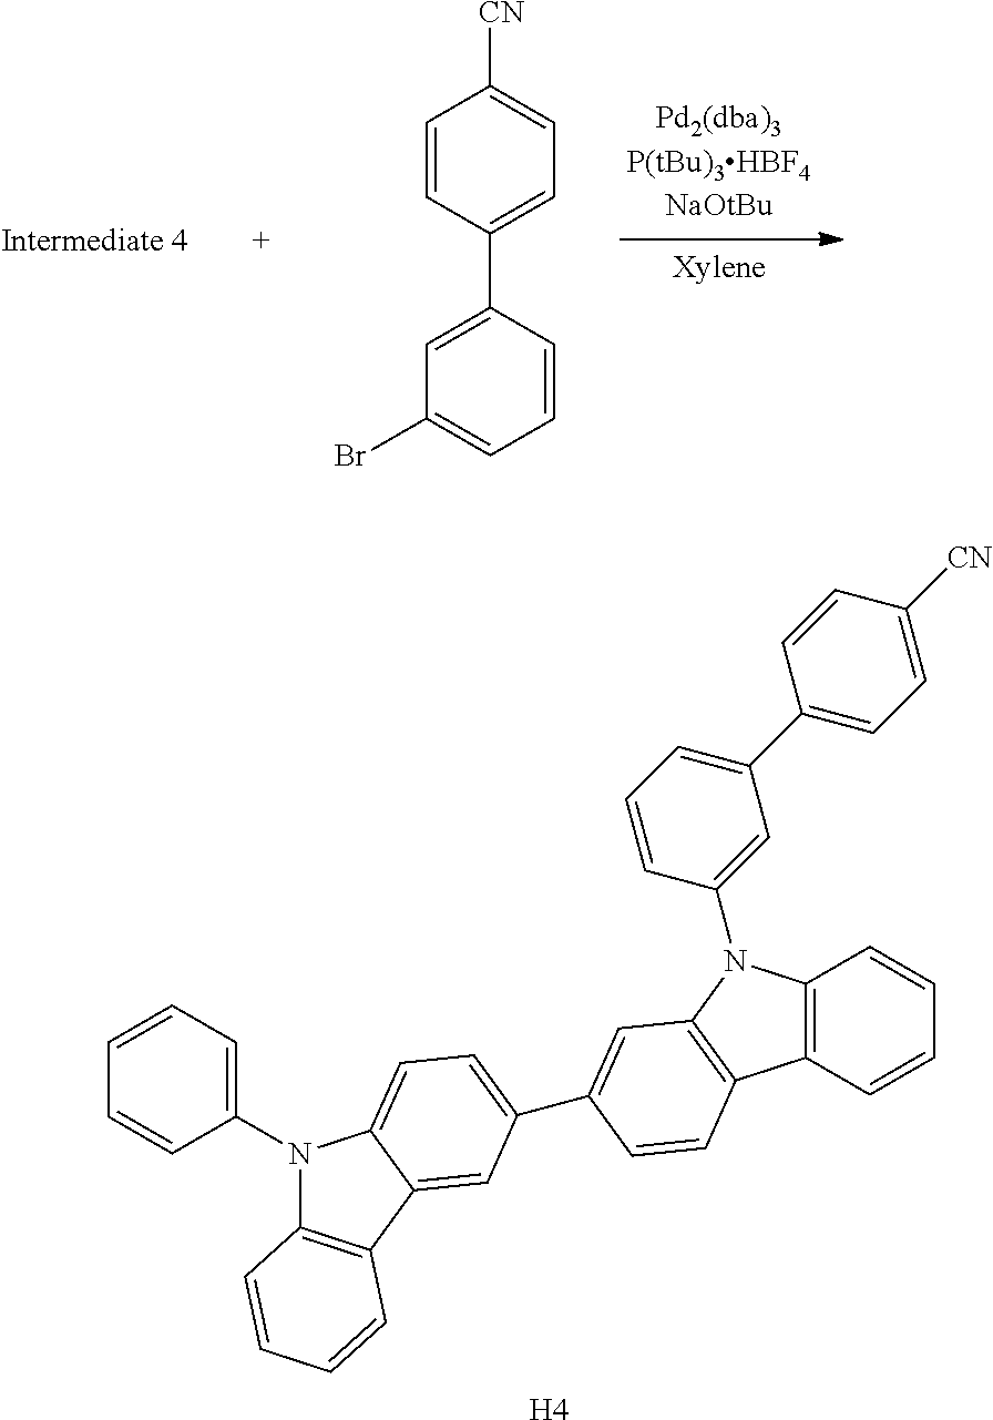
N1(C2=CC=CC=C2)C2=C(C3=CC(C4=CC5=C(C6=C(N5C5=CC(C7=CC=C([CN])C=C7)=CC=C5)C=CC=C6)C=C4)=CC=C13)C=CC=C2.[H4].C1=CC(C2=CC(Br)=CC=C2)=CC=C1[CN]
